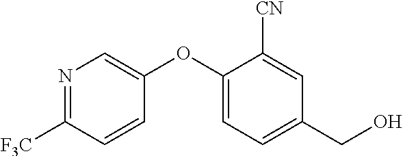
C1([F3C])=NC=C(OC2=CC=C(CO)C=C2[CN])C=C1
